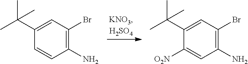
C1(C(C)(C)C)=CC(Br)=C(N)C=C1.C1(C(C)(C)C)=CC(Br)=C(N)C=C1[O2N]
